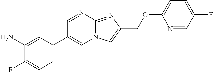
C1=C(C2=CN3C(=NC(COC4=CC=C(F)C=N4)=C3)N=C2)C=C(N)C(F)=C1
